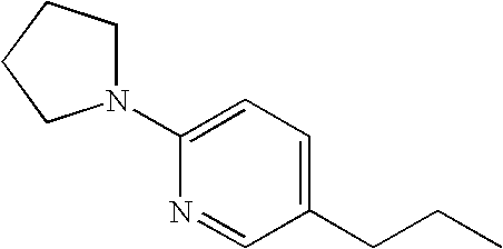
N1(C2=CC=C(CCC)C=N2)CCCC1
